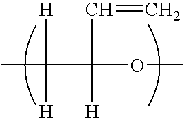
CC([H])([H])C(C=C)([H])OC
